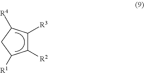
C1([R2])C([R3])C([R4])CC1[R1]
